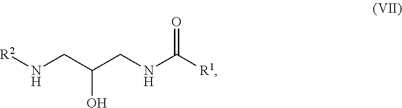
[R2]NCC(CNC([R1])=O)O
